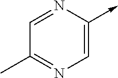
C1=NC(->C)=CN=C1C
